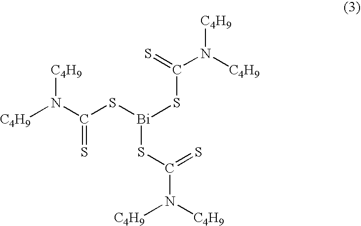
C(N([C4H9])[C4H9])(=S)S[Bi](SC(N([C4H9])[C4H9])=S)SC(=S)N([C4H9])[C4H9]
